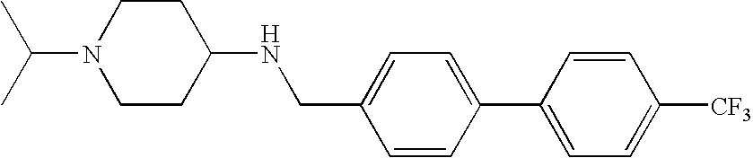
C1=C(CNC2CCN(C(C)C)CC2)C=CC(C2=CC=C([CF3])C=C2)=C1
